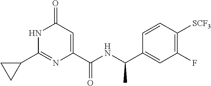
C1(=O)C=C(C(NC(C2=CC(F)=C([SCF3])C=C2)C)=O)N=C(C2CC2)N1
